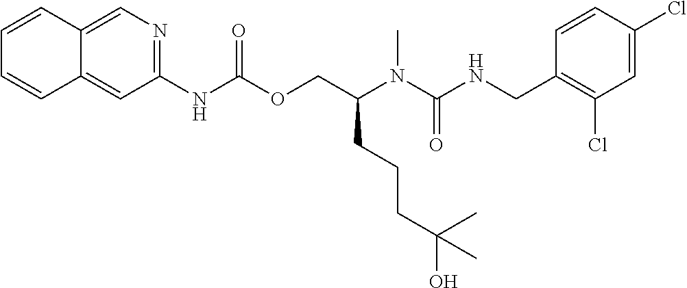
C1=CC(CNC(N(C(COC(NC2=NC=C3C(=C2)C=CC=C3)=O)CCCC(O)(C)C)C)=O)=C(Cl)C=C1Cl
